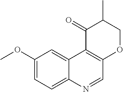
C1(OC)=CC=C2C(=C1)C1=C(C=N2)OCC(C)C1=O
